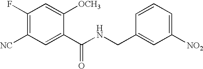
C1(F)=C([NC])C=C(C(NCC2=CC([NO2])=CC=C2)=O)C([OCH3])=C1
